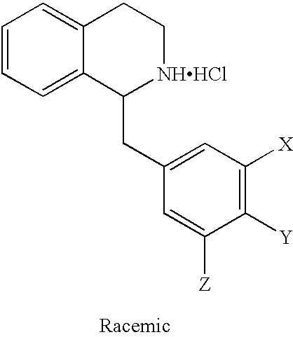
C12=CC=CC=C1CC[NHHCl]C2CC1=CC([X])=C([Y])C([Z])=C1
